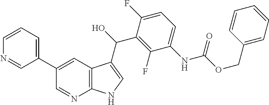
C1(C2=CC=CN=C2)=CC2=C(N=C1)NC=C2C(C1=C(F)C(NC(OCC2=CC=CC=C2)=O)=CC=C1F)O
